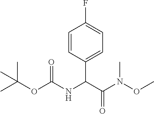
C1=CC(C(C(N(OC)C)=O)NC(OC(C)(C)C)=O)=CC=C1F
